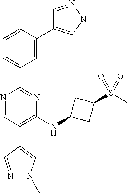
N1=CC(C2=CN(C)N=C2)=C(NC2CC(S(C)(=O)=O)C2)N=C1C1=CC=CC(C2=CN(C)N=C2)=C1
